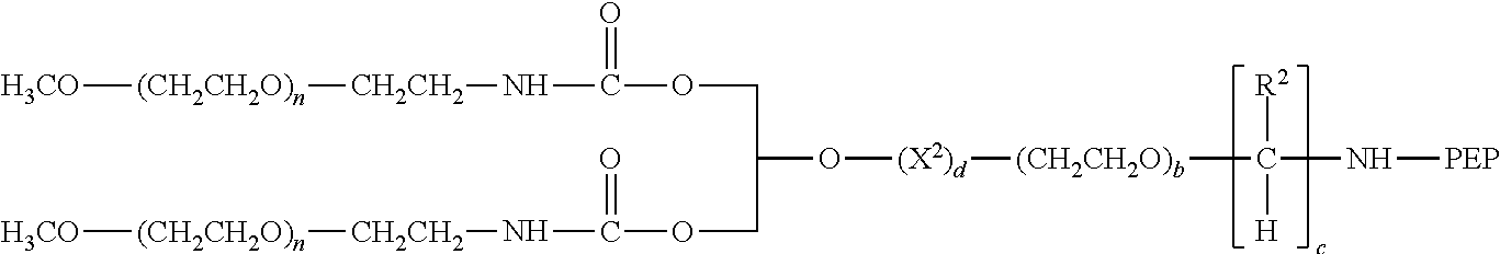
[H3CO][(CH2CH2O)n][CH2CH2]NC(OCC(COC(N[CH2CH2][(CH2CH2O)n][H3CO])=O)O[(X2)d][(CH2CH2O)b]C(N[PEP])([R2])[H])=O
